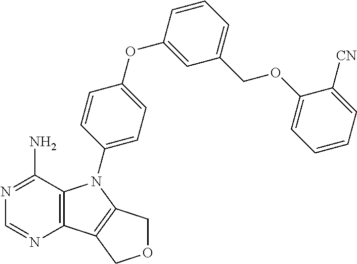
C12=C(C(N)=NC=N1)N(C1=CC=C(OC3=CC(COC4=CC=CC=C4[CN])=CC=C3)C=C1)C1=C2COC1
